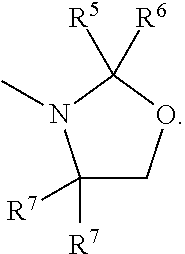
C1([R7])([R7])COC([R5])([R6])N1C
